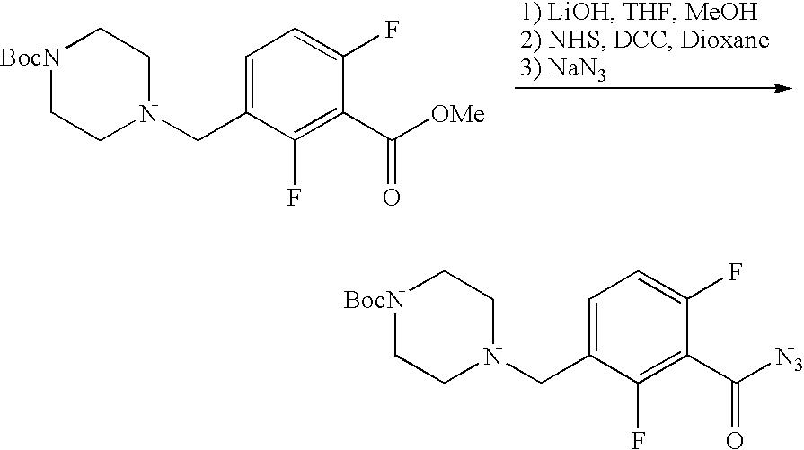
C1=C(CN2CC[BocN]CC2)C(F)=C(C([OMe])=O)C(F)=C1.C1=C(CN2CC[BocN]CC2)C(F)=C(C([N3])=O)C(F)=C1
